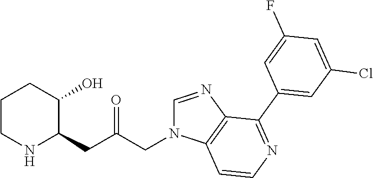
C1CNC(CC(CN2C=NC3=C2C=CN=C3C2=CC(Cl)=CC(F)=C2)=O)C(O)C1
